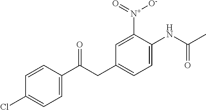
C1=C(C(CC2=CC=C(NC(C)=O)C([N+]([O-])=O)=C2)=O)C=CC(Cl)=C1
